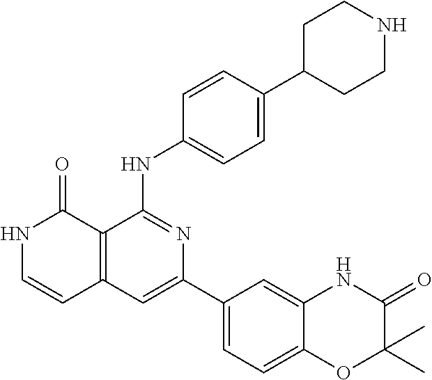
C12=C(C=C(C3=CC=C4C(=C3)NC(=O)C(C)(C)O4)N=C1NC1=CC=C(C3CCNCC3)C=C1)C=CNC2=O
